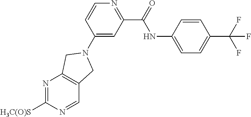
N1=C([H3C(O)S])N=CC2=C1CN(C1=CC(C(=O)NC3=CC=C(C(F)(F)F)C=C3)=NC=C1)C2
